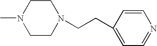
N1(C)CCN(CCC2=CC=NC=C2)CC1
